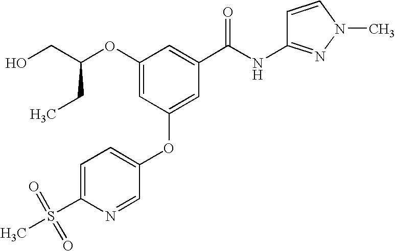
OCC(CC)OC1=CC(OC2=CC=C(S(=O)(=O)C)N=C2)=CC(C(NC2=NN(C)C=C2)=O)=C1
